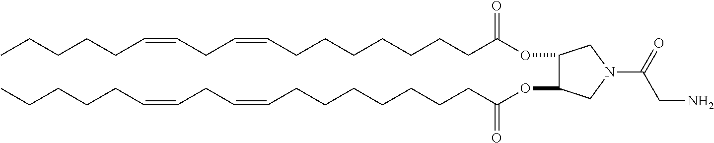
O(C(CCCCCCCC=CCC=CCCCCC)=O)C1C(OC(CCCCCCCC=CCC=CCCCCC)=O)CN(C(CN)=O)C1
